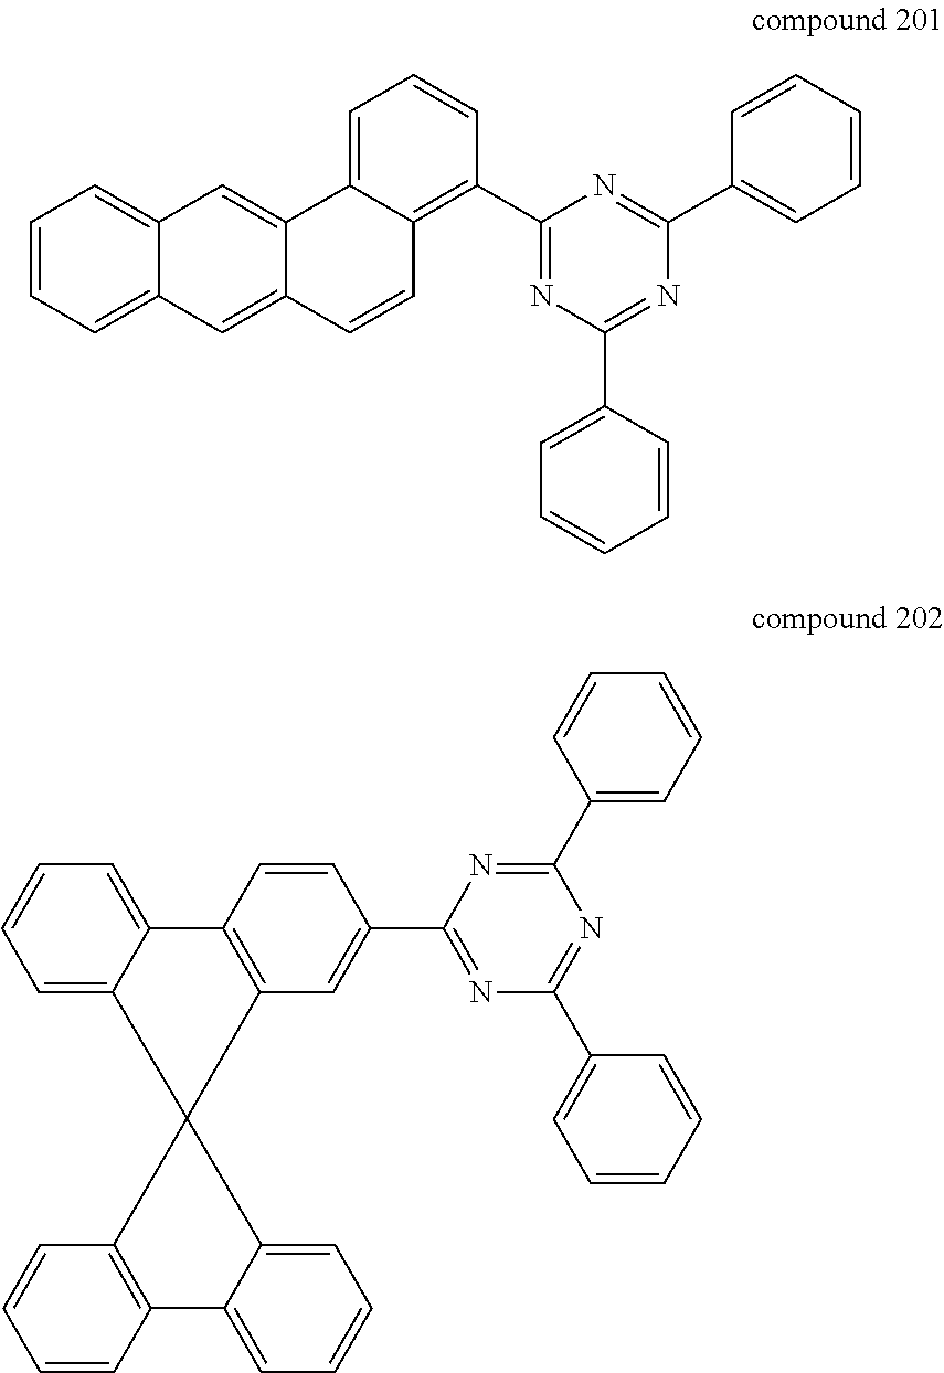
C1=CC=C2C(=C1)C=C1C(=C2)C=CC2=C(C3=NC(C4=CC=CC=C4)=NC(C4=CC=CC=C4)=N3)C=CC=C12.C1=C2C(=CC=C1)C1=C(C=C(C3=NC(C4=CC=CC=C4)=NC(C4=CC=CC=C4)=N3)C=C1)C21C2=CC=CC=C2C2=C1C=CC=C2
